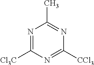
N1=C([Cl3C])N=C([CCl3])N=C1C
